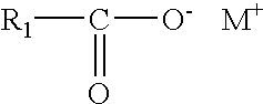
[R1]C([O-])=O.[M+]
